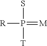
[R]P(S)(=[M])[T]
